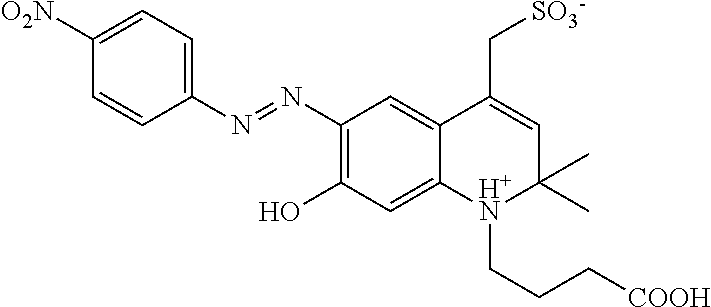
C1(N=NC2=CC=C([O2N])C=C2)=C(O)C=C2C(=C1)C(C[SO3-])=CC(C)(C)[H+N]2CCC[COOH]
